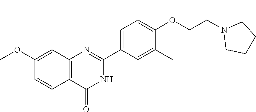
C(COC1=C(C)C=C(C2=NC3=C(C=CC(OC)=C3)C(=O)N2)C=C1C)N1CCCC1
